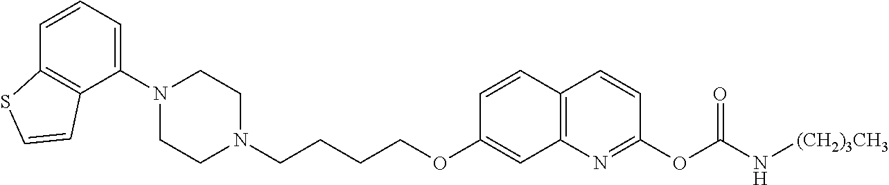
C1(N2CCN(CCCCOC3=CC4=C(C=C3)C=CC(OC(N[(CH2)3CH3])=O)=N4)CC2)=CC=CC2=C1C=CS2
